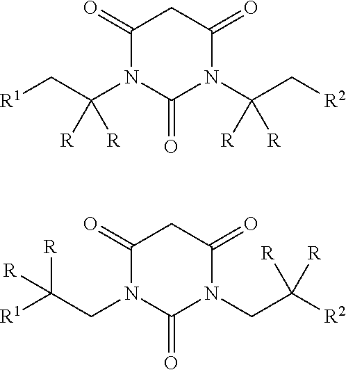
C1(=O)N(C(C[R1])([R])[R])C(=O)N(C(C[R2])([R])[R])C(=O)C1.C1(=O)N(CC([R1])([R])[R])C(=O)N(CC([R2])([R])[R])C(=O)C1
